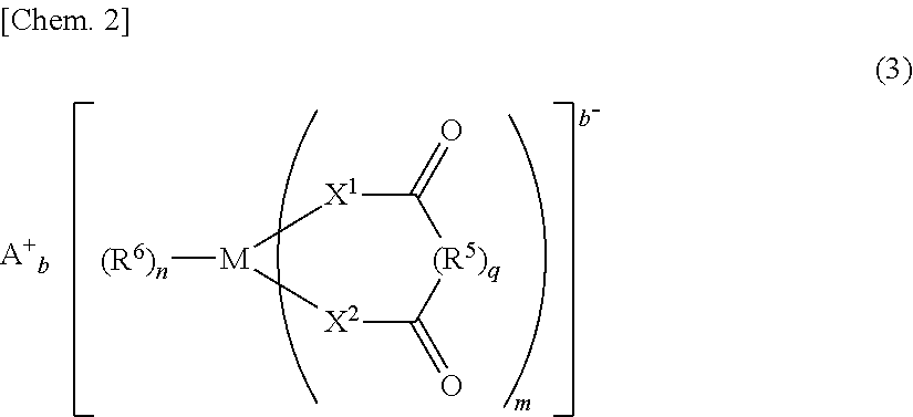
[X2]1C(=O)[(R5)q]C(=O)[X1][M]1[(R6)n]
